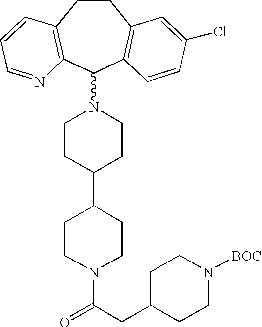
C1CC(C2CCN(C(CC3CCN([BOC])CC3)=O)CC2)CCN1C1C2=C(CCC3=C1C=CC(Cl)=C3)C=CC=N2
